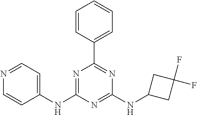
C1(NC2=NC(C3=CC=CC=C3)=NC(NC3CC(F)(F)C3)=N2)=CC=NC=C1
